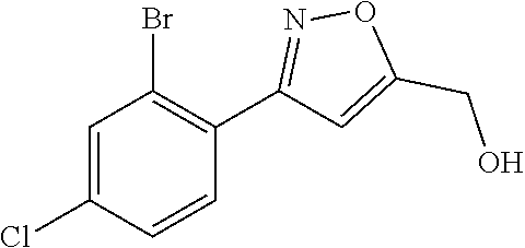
C1=C(Cl)C=CC(C2=NOC(CO)=C2)=C1Br
